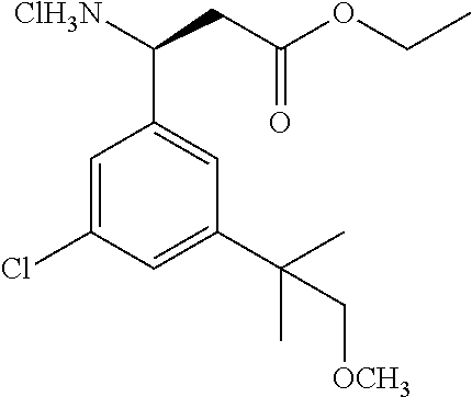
C1=C(Cl)C=C(C(C)(C)C[OCH3])C=C1C(CC(=O)OCC)[ClH3N]
